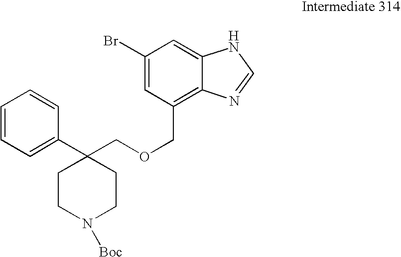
C1=CC=C(C2(COCC3=C4C(=CC(Br)=C3)NC=N4)CCN([Boc])CC2)C=C1
